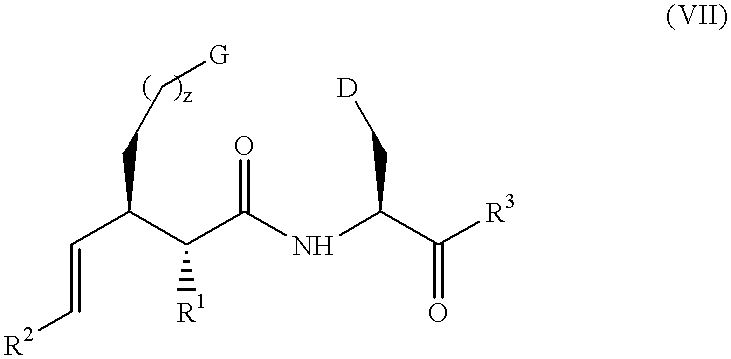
C(=C[R2])C(CC[G])C(C(NC(C([R3])=O)C[D])=O)[R1]
